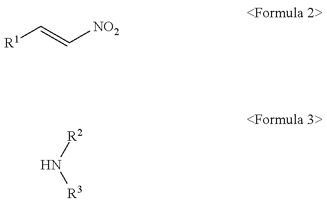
[R1]C=C[NO2].[R2]N[R3]
